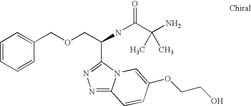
C(NC(=O)C(N)(C)C)(COCC1=CC=CC=C1)C1=NN=C2N1C=C(OCCO)C=C2
